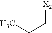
C(C)C[X2]
